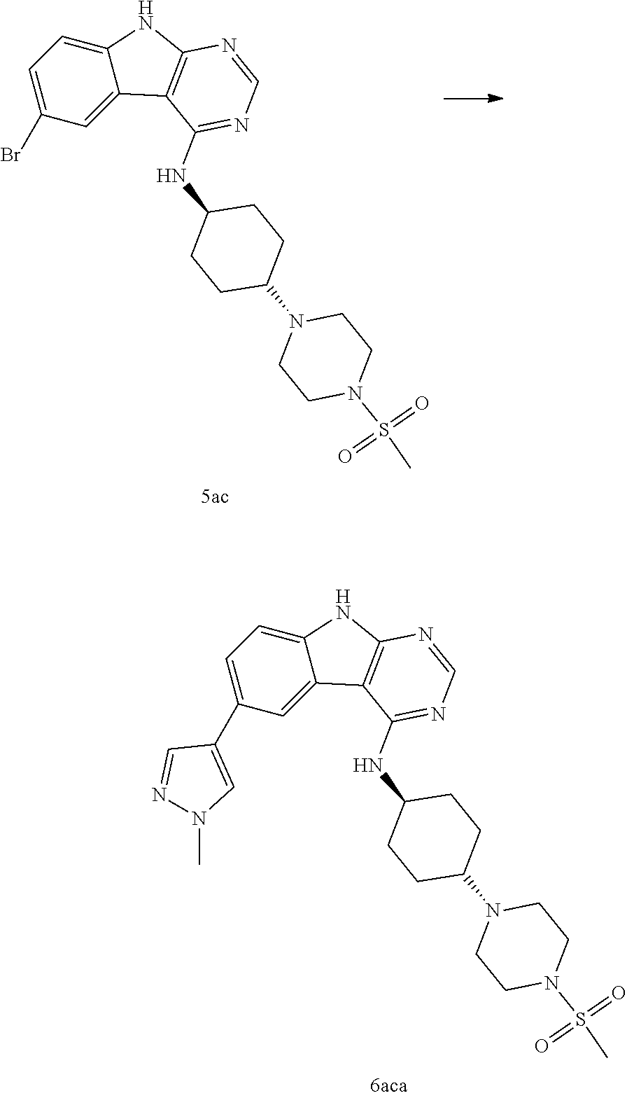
C1=C2C(=CC(C3=CN(C)N=C3)=C1)C1=C(N2)N=CN=C1NC1CCC(N2CCN(S(=O)(=O)C)CC2)CC1.C1=C2C(=CC(Br)=C1)C1=C(N2)N=CN=C1NC1CCC(N2CCN(S(=O)(=O)C)CC2)CC1
